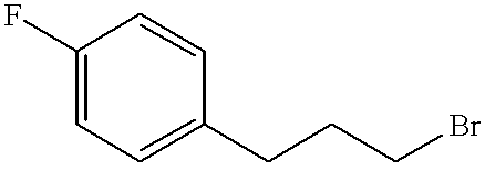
C1(F)=CC=C(CCCBr)C=C1
